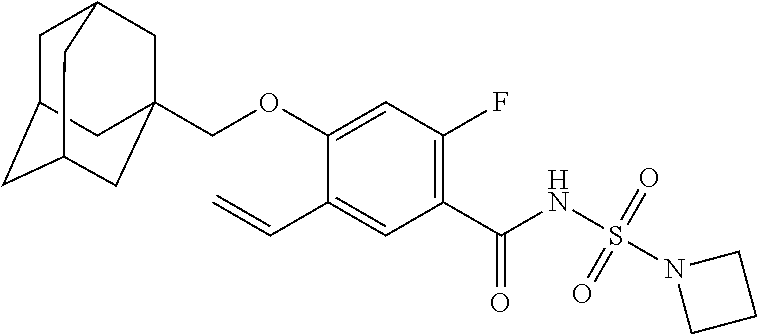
C1(C=C)=CC(C(NS(N2CCC2)(=O)=O)=O)=C(F)C=C1OCC12CC3CC(CC(C1)C3)C2
